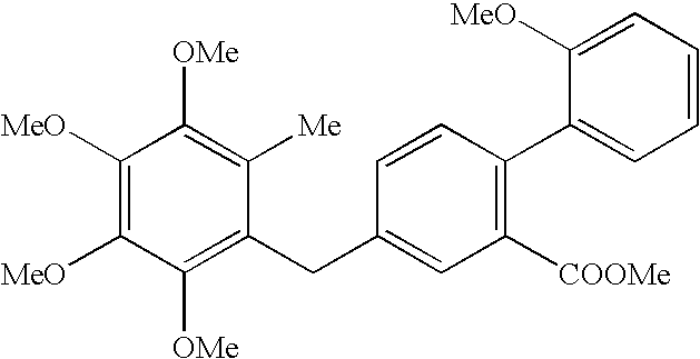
C1([OMe])=C(CC2=CC([COOMe])=C(C3=CC=CC=C3[MeO])C=C2)C([Me])=C([OMe])C([MeO])=C1[MeO]
